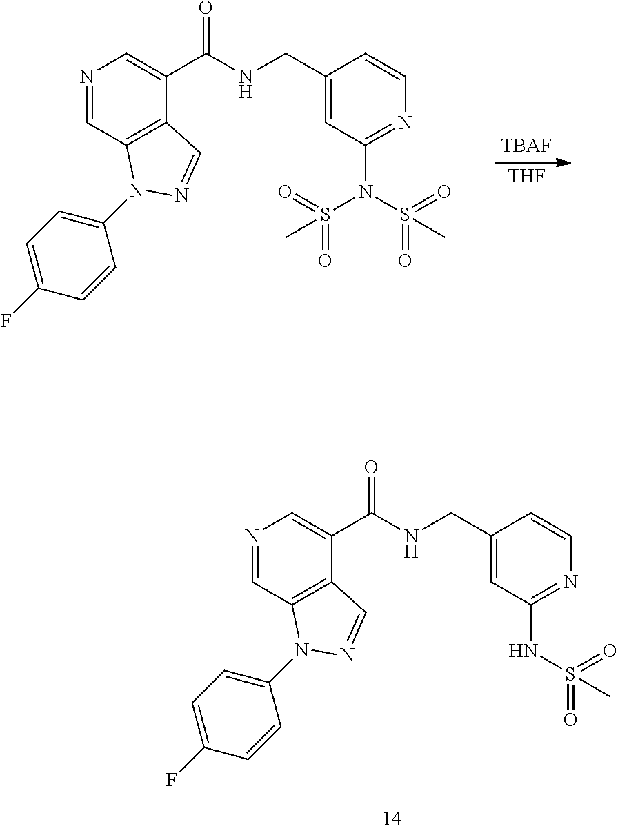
N1=CC2=C(C(C(NCC3=CC(N(S(=O)(=O)C)S(=O)(=O)C)=NC=C3)=O)=C1)C=NN2C1=CC=C(F)C=C1.[THF].[TBAF].N1=CC2=C(C(C(NCC3=CC(NS(=O)(=O)C)=NC=C3)=O)=C1)C=NN2C1=CC=C(F)C=C1
